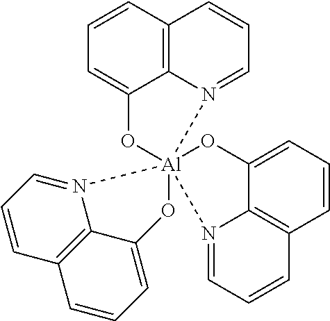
C12=C3C=CC=C1O[Al]14(N2=CC=C3)(OC2=CC=CC3=C2N1=CC=C3)N1=CC=CC2=C1C(=CC=C2)O4
